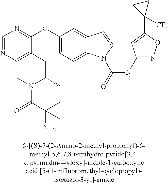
C1(OC2=CC=C3C(=C2)C=CN3C(=O)NC2=NOC(C3([CF3])CC3)=C2)=NC=NC2=C1CC(C)N(C(C(C)(N)C)=O)C2
